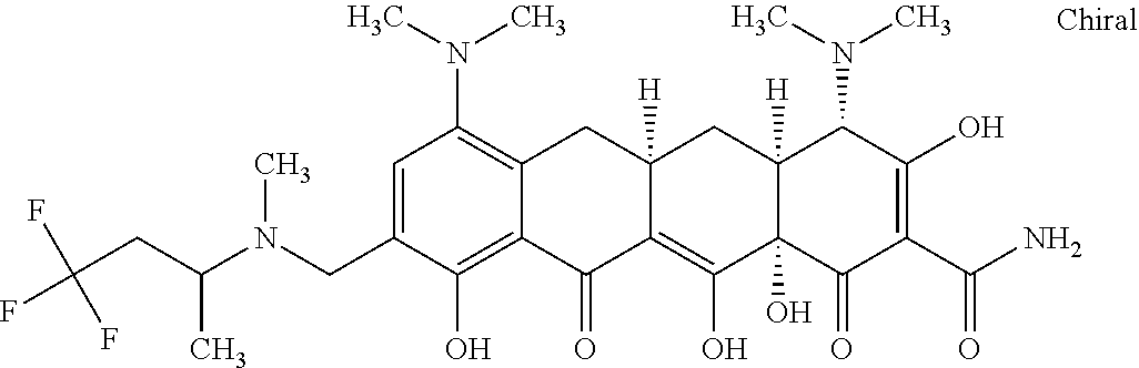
C1=C(CN(C(CC(F)(F)F)C)C)C(O)=C2C(=C1N(C)C)CC1([H])C(=C(O)C3(O)C([H])(C1)C(N(C)C)C(O)=C(C(N)=O)C3=O)C2=O
